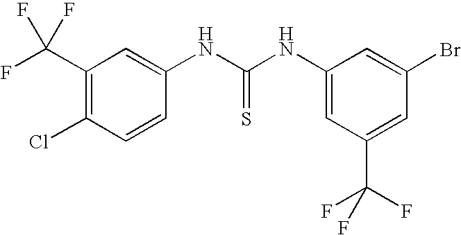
C1(C(F)(F)F)=C(Cl)C=CC(NC(NC2=CC(C(F)(F)F)=CC(Br)=C2)=S)=C1
